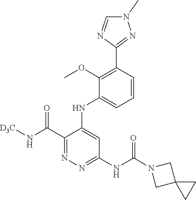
C1=CC(C2=NN(C)C=N2)=C(OC)C(NC2=CC(NC(=O)N3CC4(C3)CC4)=NN=C2C(=O)N[D3C])=C1
